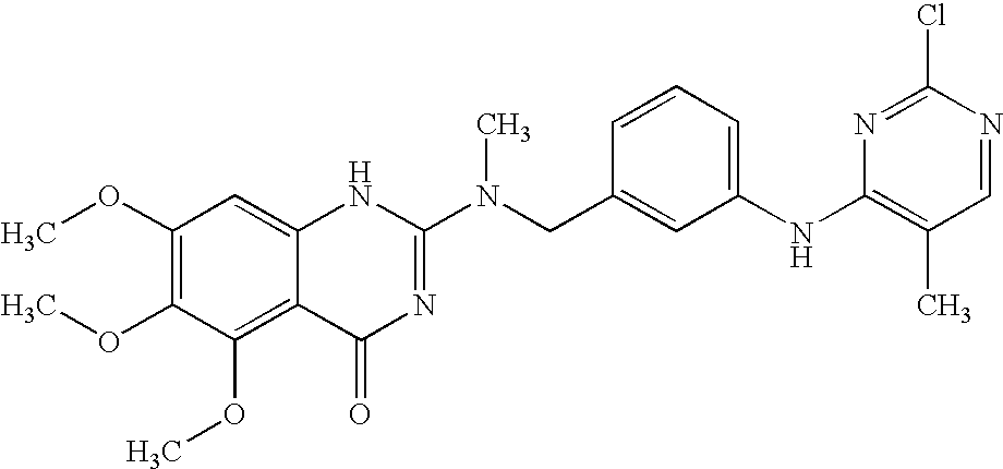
C1(OC)=C(OC)C(OC)=C2C(=C1)NC(N(CC1=CC(NC3=C(C)C=NC(Cl)=N3)=CC=C1)C)=NC2=O
